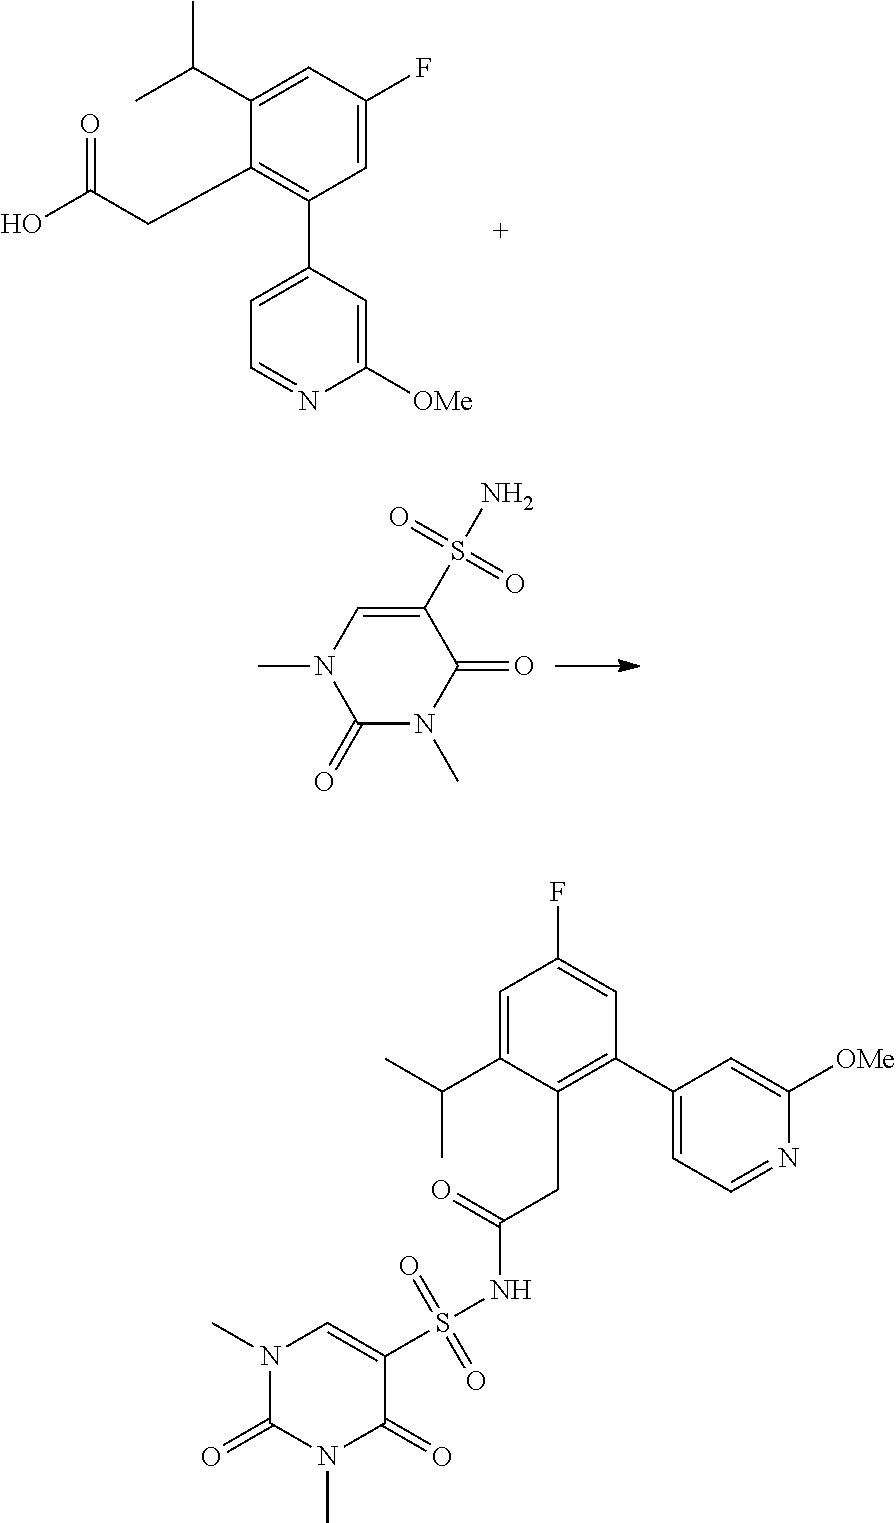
C1(S(N)(=O)=O)=CN(C)C(=O)N(C)C1=O.C1=C(F)C=C(C(C)C)C(CC(=O)O)=C1C1=CC=NC([OMe])=C1.N(S(C1=CN(C)C(=O)N(C)C1=O)(=O)=O)C(CC1=C(C2=CC=NC([OMe])=C2)C=C(F)C=C1C(C)C)=O
